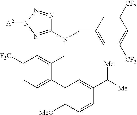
C1([CF3])=CC(CN(CC2=CC([F3C])=CC=C2C2=C([MeO])C=CC(C([Me])[Me])=C2)C2=NN([A2])N=N2)=CC([CF3])=C1
